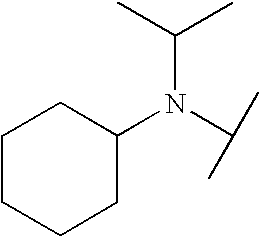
C1(N(C(C)C)C(C)C)CCCCC1
